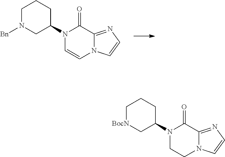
C1N([Bn])CC(N2C=CN3C(=NC=C3)C2=O)CC1.C1[BocN]CC(N2CCN3C(=NC=C3)C2=O)CC1
